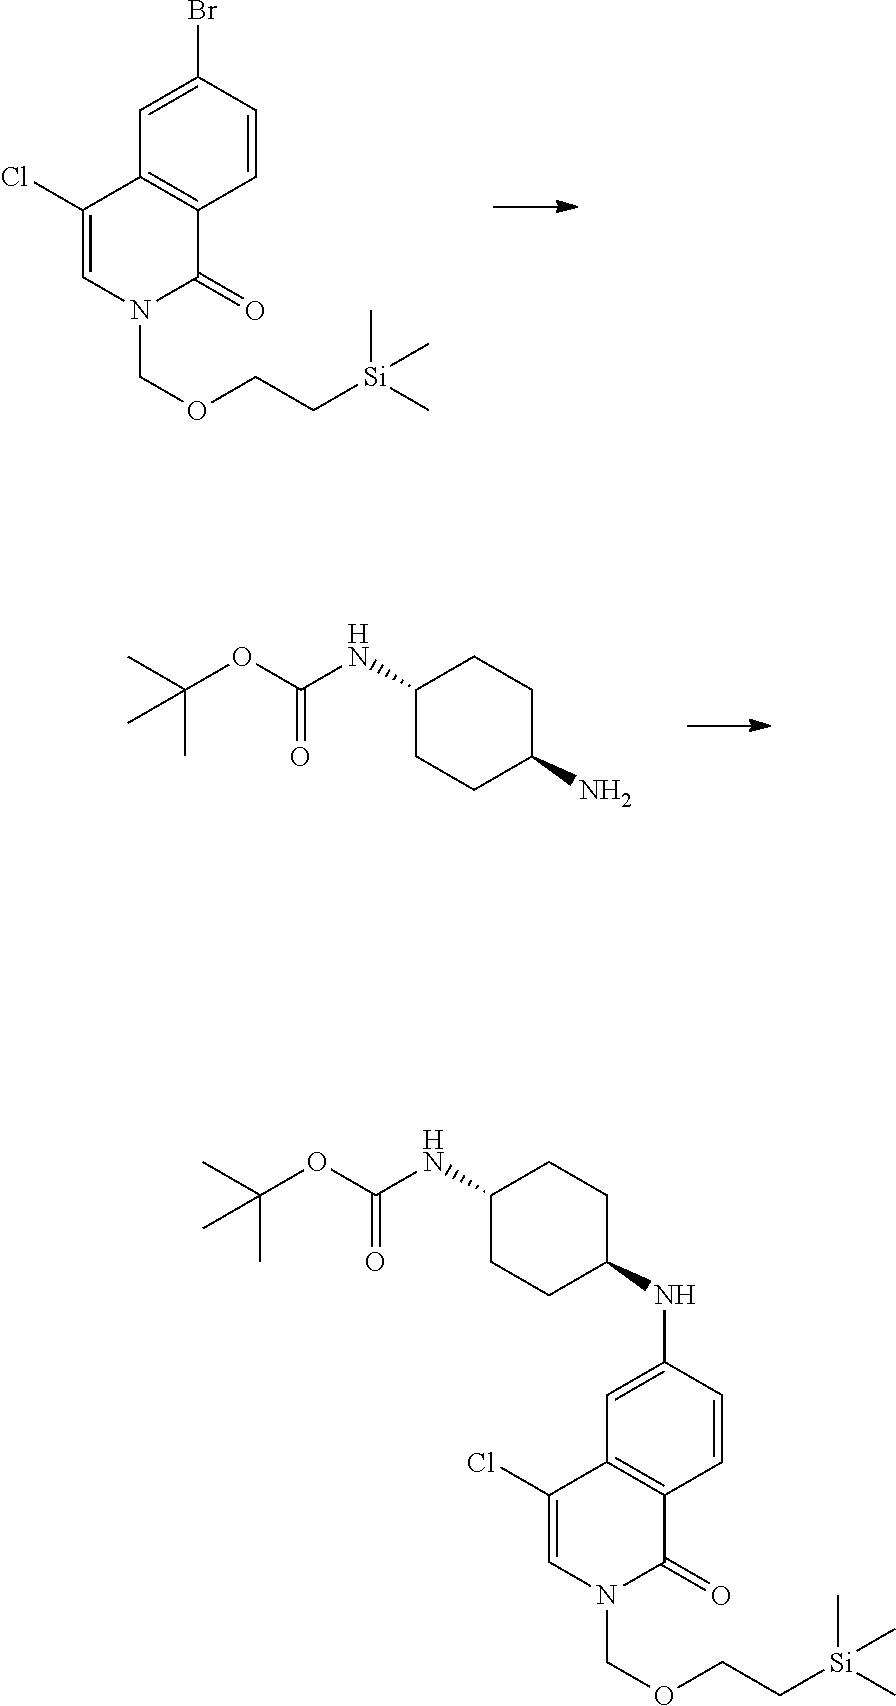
C12=C(C=CC(Br)=C1)C(=O)N(COCC[Si](C)(C)C)C=C2Cl.C1(NC(OC(C)(C)C)=O)CCC(N)CC1.C12=C(C=CC(NC3CCC(NC(OC(C)(C)C)=O)CC3)=C1)C(=O)N(COCC[Si](C)(C)C)C=C2Cl
